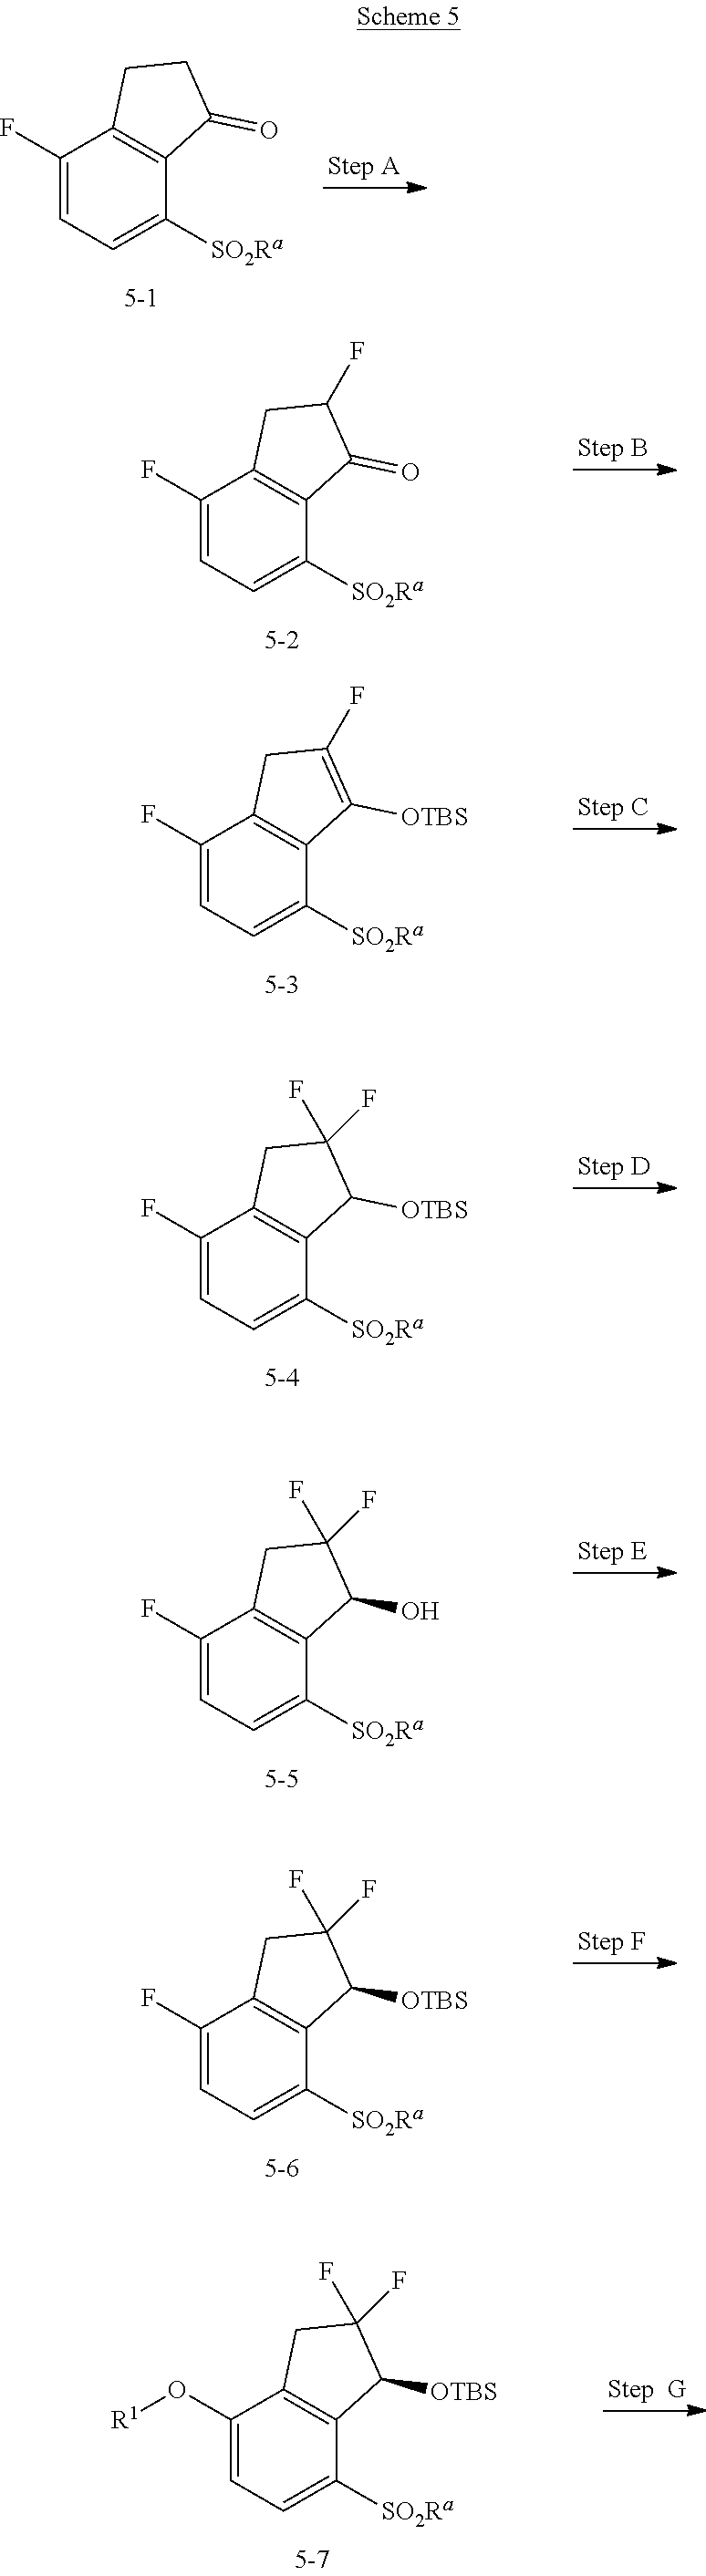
C1(F)=CC=C([SO2Ra])C2=C1CCC2=O.C1(F)=CC=C([SO2Ra])C2=C1CC(F)C2=O.C1(F)=CC=C([SO2Ra])C2=C1CC(F)=C2[OTBS].C1(F)=CC=C([SO2Ra])C2=C1CC(F)(F)C2[OTBS].C1(F)=CC=C([SO2Ra])C2=C1CC(F)(F)C2O.C1(F)=CC=C([SO2Ra])C2=C1CC(F)(F)C2[OTBS].C1(O[R1])=CC=C([SO2Ra])C2=C1CC(F)(F)C2[OTBS]
